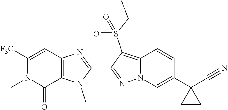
N1=C(C2=NC3=C(N2C)C(=O)N(C)C([F3C])=C3)C(S(=O)(CC)=O)=C2N1C=C(C1(C#N)CC1)C=C2
